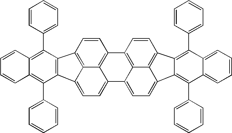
C12=C(C(C3=CC=CC=C3)=C3C(=C1C1=CC=CC=C1)C=CC=C3)C1=CC=C3C4=C(C=CC2=C41)C1=C2C3=CC=C3C2=C(C=C1)C1=C(C2=CC=CC=C2)C2=CC=CC=C2C(C2=CC=CC=C2)=C13
